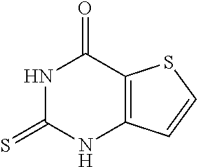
N1C(=S)NC2=C(C1=O)SC=C2
